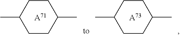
C1CC(C)CCC1C.[A71].C1CC(C)CCC1C.[A73]
